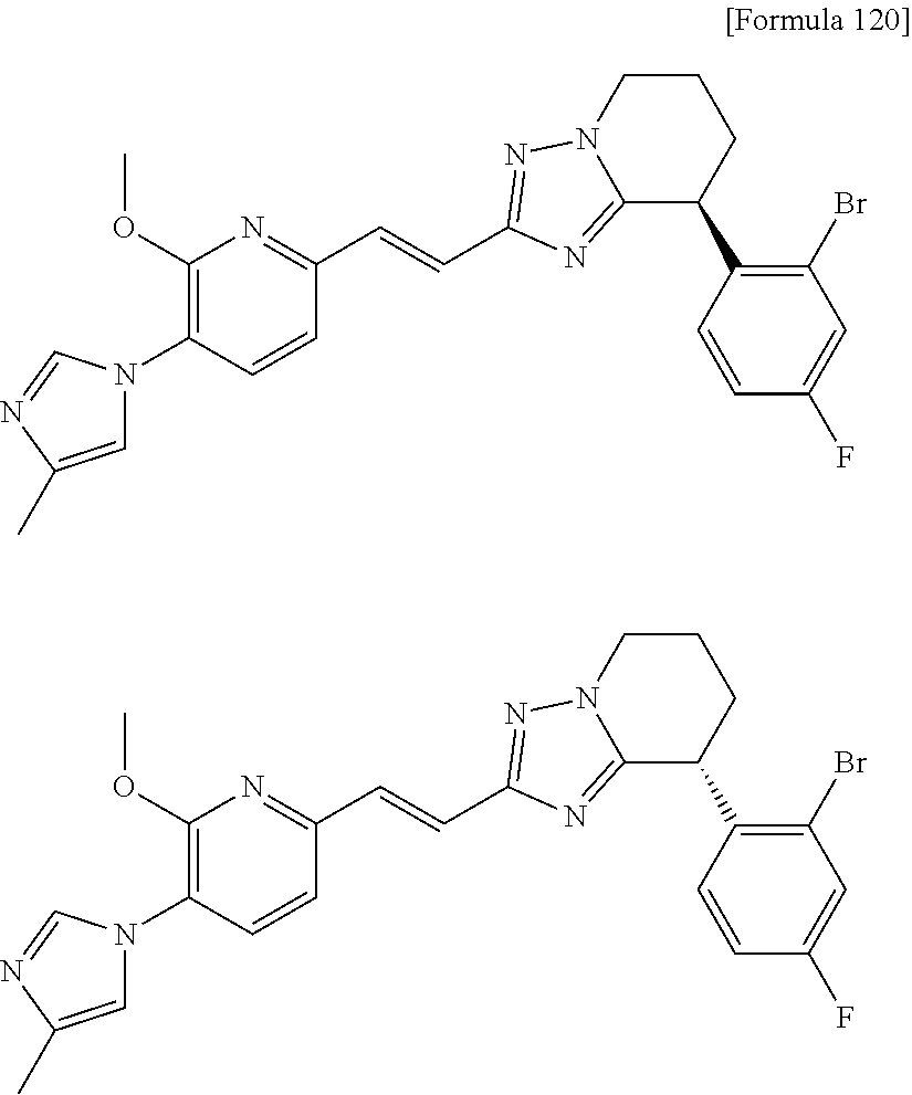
C1(OC)=C(N2C=C(C)N=C2)C=CC(C=CC2=NN3CCCC(C4=C(Br)C=C(F)C=C4)C3=N2)=N1.C1(OC)=C(N2C=C(C)N=C2)C=CC(C=CC2=NN3CCCC(C4=C(Br)C=C(F)C=C4)C3=N2)=N1
